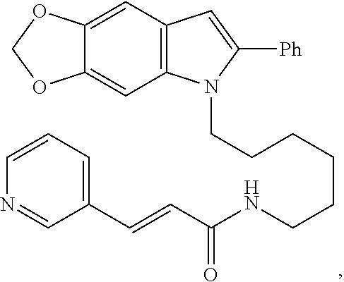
C12=C(C=C3C(=C1)OCO3)C=C([Ph])N2CCCCCCNC(C=CC1=CC=CN=C1)=O
